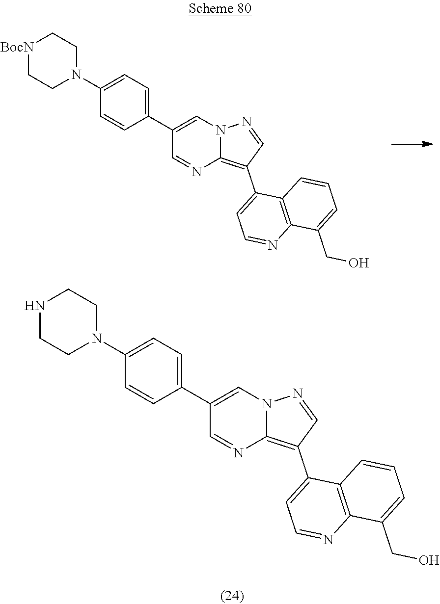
N1(C2=CC=C(C3=CN4C(=C(C5=CC=NC6=C5C=CC=C6CO)C=N4)N=C3)C=C2)CCNCC1.N1(C2=CC=C(C3=CN4C(=C(C5=CC=NC6=C5C=CC=C6CO)C=N4)N=C3)C=C2)CC[BocN]CC1
